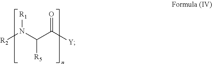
[R2]N(C(C([Y])=O)[R5])[R1]
